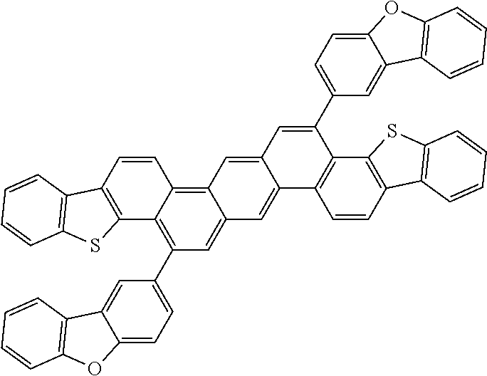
C1(C2=C3C(=C4C(=C2)C=C2C(=C4)C=C(C4=CC=C5C(=C4)C4=C(O5)C=CC=C4)C4=C2C=CC2=C4SC4=C2C=CC=C4)C=CC2=C3SC3=C2C=CC=C3)=CC=C2C(=C1)C1=C(O2)C=CC=C1
